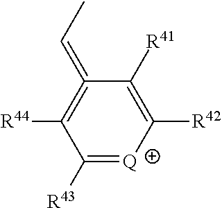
C1([R43])=[Q]C([R42])=C([R41])C(=CC)=C1[R44]
